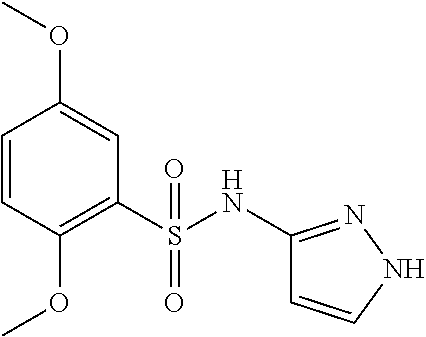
C1=CC(OC)=C(S(NC2=NNC=C2)(=O)=O)C=C1OC
